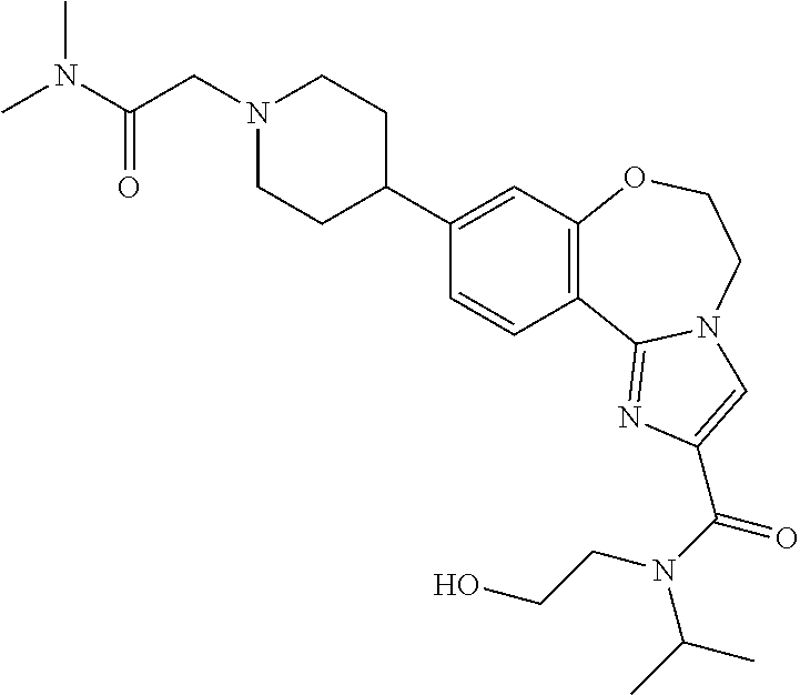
C1(C2CCN(CC(N(C)C)=O)CC2)=CC2=C(C=C1)C1=NC(C(N(C(C)C)CCO)=O)=CN1CCO2
